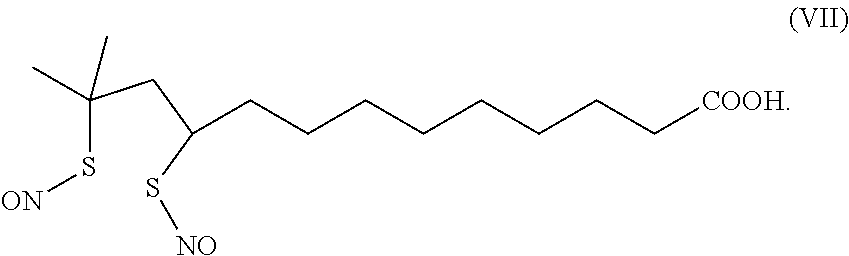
C(S[ON])(CC(S[NO])CCCCCCCC[COOH])(C)C
